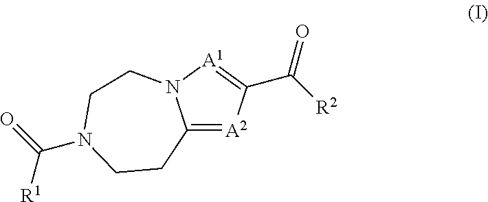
C12=[A2]C(C([R2])=O)=[A1]N1CCN(C(=O)[R1])CC2
